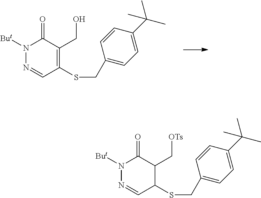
N1=CC(SCC2=CC=C(C(C)(C)C)C=C2)=C(CO)C(=O)N1[But].N1=CC(SCC2=CC=C(C(C)(C)C)C=C2)C(C[OTs])C(=O)N1[But]
